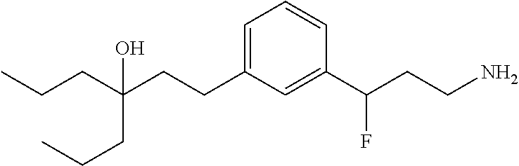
C(CC(CCC)(CCC1=CC=CC(C(CCN)F)=C1)O)C
